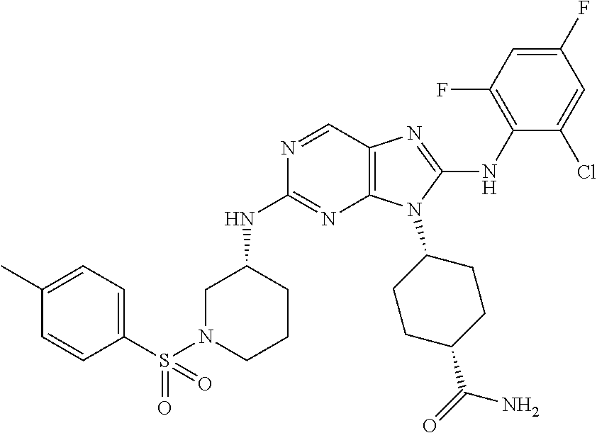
N1=CC2=C(N=C1NC1CN(S(C3=CC=C(C)C=C3)(=O)=O)CCC1)N(C1CCC(C(=O)N)CC1)C(NC1=C(F)C=C(F)C=C1Cl)=N2
